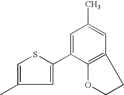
C1(C)=CSC(C2=CC(C)=CC3=C2OCC3)=C1
